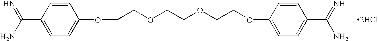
C1=CC(C(=N)N)=CC=C1OCCOCCOCCOC1=CC=C(C(=N)N)C=C1.[2HCl]
